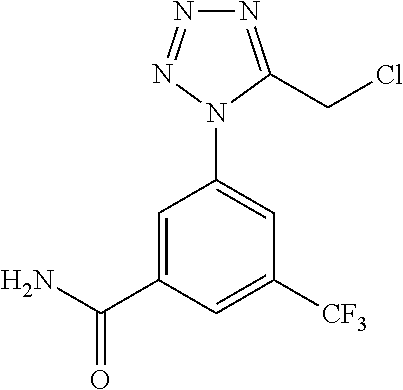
C1=C(C(N)=O)C=C([CF3])C=C1N1C(CCl)=NN=N1
